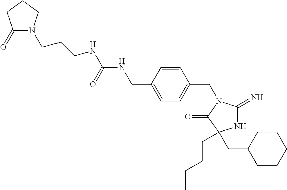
C1(=O)N(CCCNC(NCC2=CC=C(CN3C(=N)NC(CCCC)(CC4CCCCC4)C3=O)C=C2)=O)CCC1
